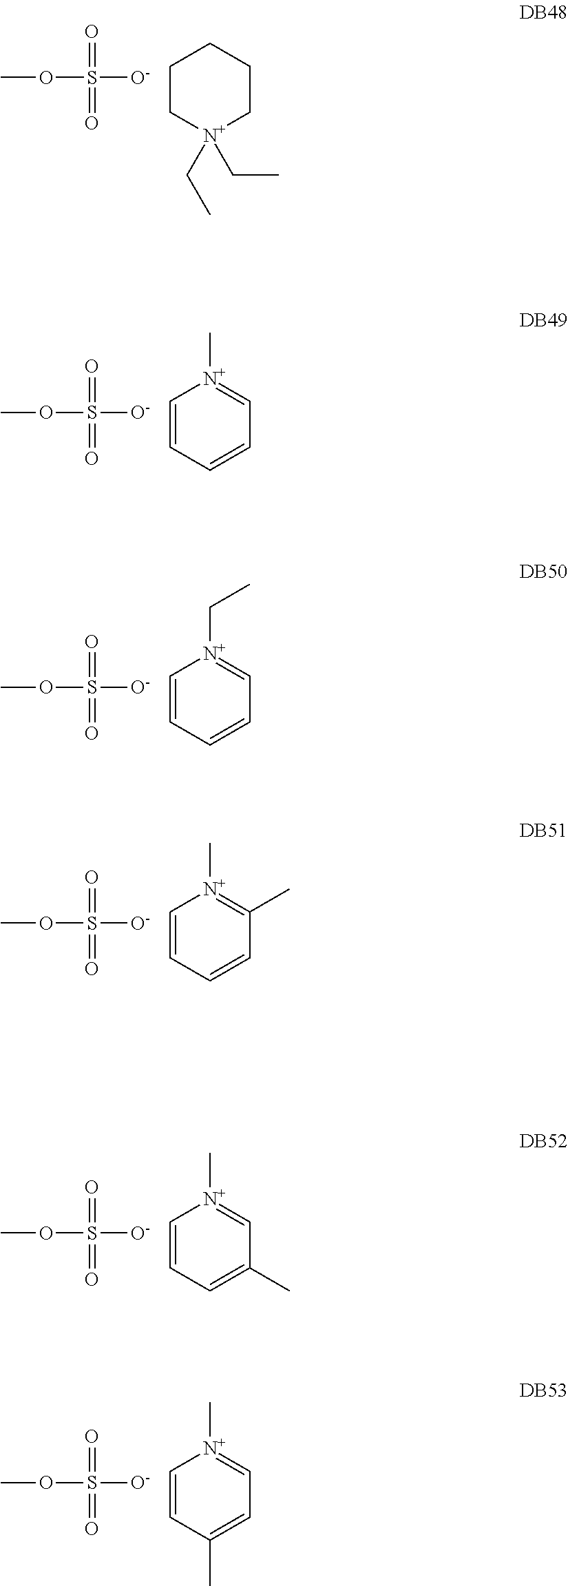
O(S([O-])(=O)=O)C.C1C[N+](CC)(CC)CCC1.O(S([O-])(=O)=O)C.C1=CC=CC=[N+]1C.O(S([O-])(=O)=O)C.C1=CC=CC=[N+]1CC.O(S([O-])(=O)=O)C.C1=CC=CC(C)=[N+]1C.O(S([O-])(=O)=O)C.C1=CC=C(C)C=[N+]1C.O(S([O-])(=O)=O)C.C1=CC(C)=CC=[N+]1C
